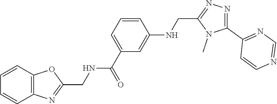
O1C2=C(C=CC=C2)N=C1CNC(C1=CC=CC(NCC2=NN=C(C3=NC=NC=C3)N2C)=C1)=O
